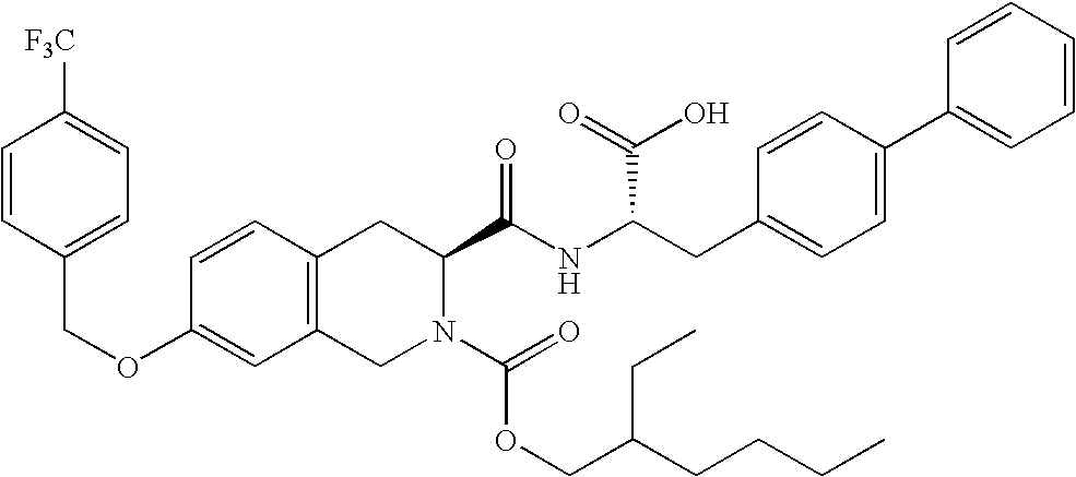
C12=C(CN(C(OCC(CCCC)CC)=O)C(C(NC(CC3=CC=C(C4=CC=CC=C4)C=C3)C(=O)O)=O)C1)C=C(OCC1=CC=C([F3C])C=C1)C=C2
